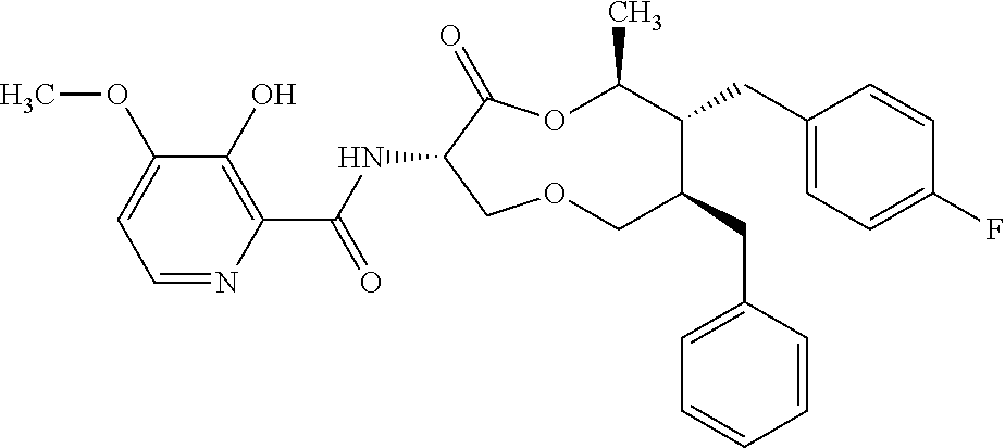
C1(O)=C(C(NC2C(=O)OC(C)C(CC3=CC=C(F)C=C3)C(CC3=CC=CC=C3)COC2)=O)N=CC=C1OC
